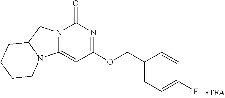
N12C(=CC(OCC3=CC=C(F)C=C3)=NC1=O)N1C(C2)CCCC1
